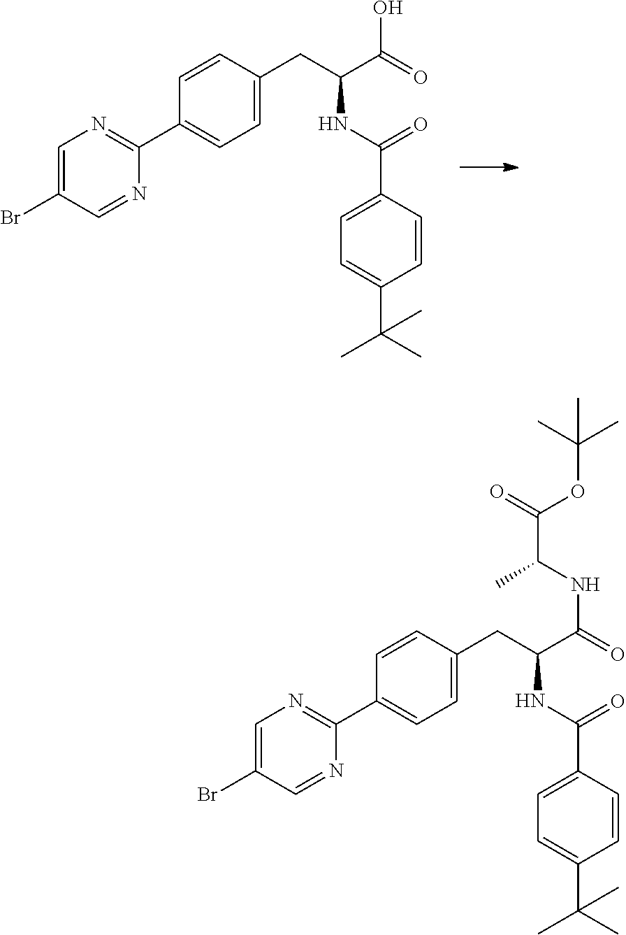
BrC1=CN=C(C2=CC=C(CC(NC(C3=CC=C(C(C)(C)C)C=C3)=O)C(O)=O)C=C2)N=C1.BrC1=CN=C(C2=CC=C(CC(NC(C3=CC=C(C(C)(C)C)C=C3)=O)C(NC(C(=O)OC(C)(C)C)C)=O)C=C2)N=C1
